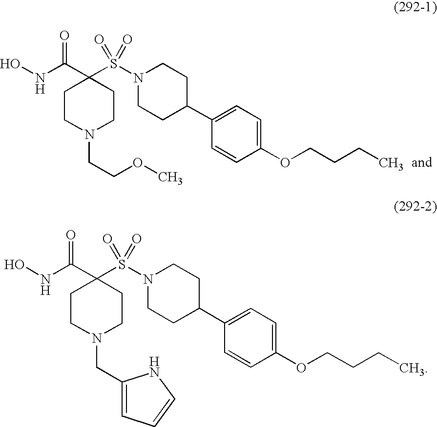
ONC(C1(S(N2CCC(C3=CC=C(OCCCC)C=C3)CC2)(=O)=O)CCN(CCOC)CC1)=O.ONC(C1(S(N2CCC(C3=CC=C(OCCCC)C=C3)CC2)(=O)=O)CCN(CC2=CC=CN2)CC1)=O
